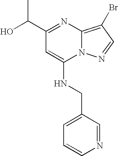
C(C1=NC2=C(Br)C=NN2C(NCC2=CC=CN=C2)=C1)(O)C
